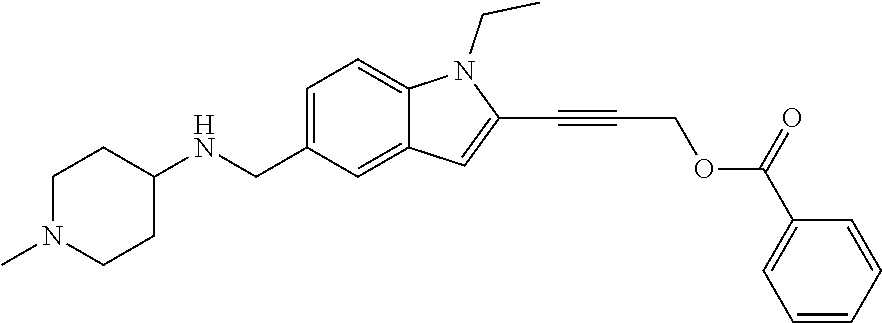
C(N1C2=CC=C(CNC3CCN(C)CC3)C=C2C=C1C#CCOC(C1=CC=CC=C1)=O)C
